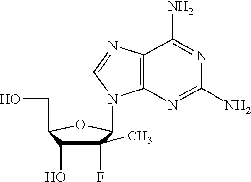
C1(F)(C)C(O)C(CO)OC1N1C2=C(N=C1)C(N)=NC(N)=N2
